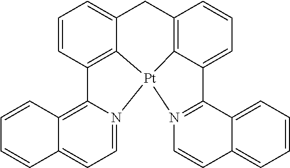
C12=C3C(=CC=N1[Pt]14C5=C2C=CC=C5CC2=C1C(=CC=C2)C1=N4C=CC2=CC=CC=C12)C=CC=C3
